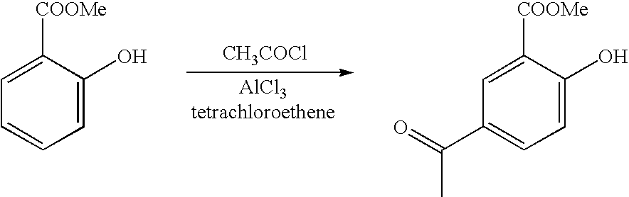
[CH3COCl].C1=C(O)C([COOMe])=CC=C1.C1=C(O)C([COOMe])=CC(C(=O)C)=C1
